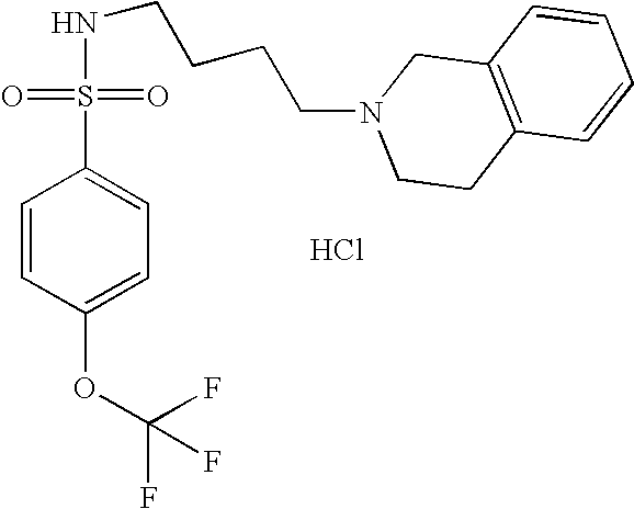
Cl.N(CCCCN1CCC2=C(C1)C=CC=C2)S(C1=CC=C(OC(F)(F)F)C=C1)(=O)=O
